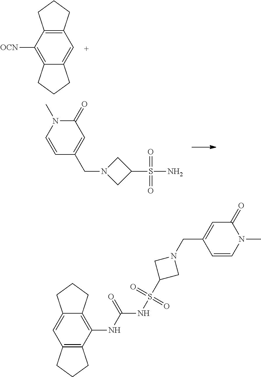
C1=C2C(=C([OCN])C3=C1CCC3)CCC2.C1(CN2CC(S(N)(=O)=O)C2)=CC(=O)N(C)C=C1.C1(NC(NS(C2CN(CC3=CC(=O)N(C)C=C3)C2)(=O)=O)=O)=C2C(=CC3=C1CCC3)CCC2
